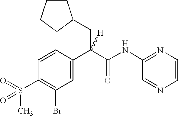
C1=C(C(C(NC2=NC=CN=C2)=O)(CC2CCCC2)[H])C=CC(S(C)(=O)=O)=C1Br
